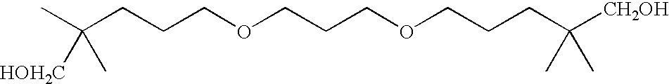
C(CCCOCCCOCCCC([CH2OH])(C)C)(C)([HOH2C])C
